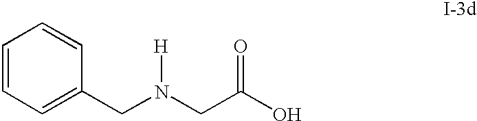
C1=CC=C(CN(CC(O)=O)[H])C=C1
